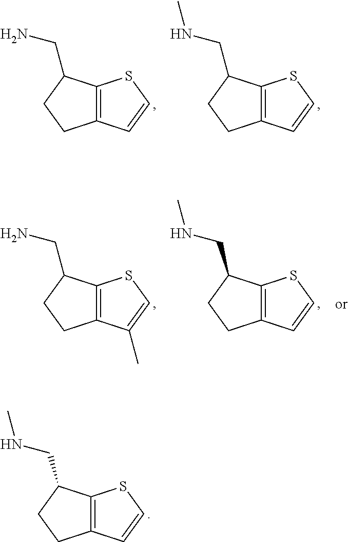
C12=C(C=CS1)CCC2CN.C12=C(C=CS1)CCC2CNC.C12=C(C(C)=CS1)CCC2CN.C12=C(C=CS1)CCC2CNC.C12=C(C=CS1)CCC2CNC
